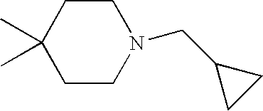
C1C(C)(C)CCN(CC2CC2)C1
